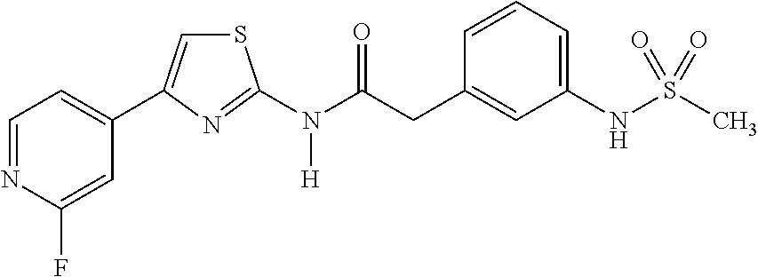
C1=NC(F)=CC(C2=CSC(N(C(CC3=CC(NS(C)(=O)=O)=CC=C3)=O)[H])=N2)=C1
